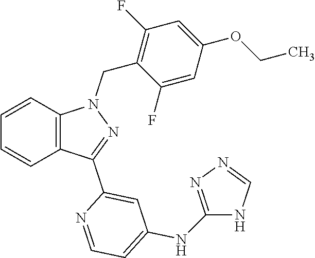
C1=CC2=C(C=C1)N(CC1=C(F)C=C(OCC)C=C1F)N=C2C1=CC(NC2=NN=CN2)=CC=N1
